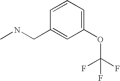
C1(OC(F)(F)F)=CC=CC(CNC)=C1
